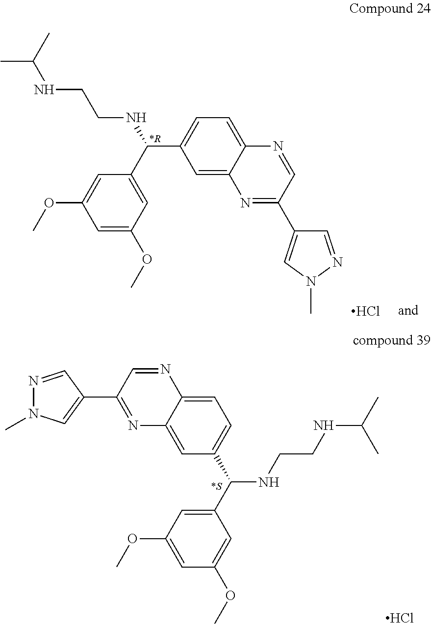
C1(C(NCCNC(C)C)C2=CC=C3C(=C2)N=C(C2=CN(C)N=C2)C=N3)=CC(OC)=CC(OC)=C1.Cl.C1(C(C2=CC=C3C(=C2)N=C(C2=CN(C)N=C2)C=N3)NCCNC(C)C)=CC(OC)=CC(OC)=C1.Cl
